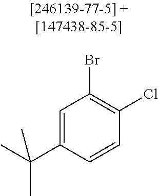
C1=C(C(C)(C)C)C=CC(Cl)=C1Br
